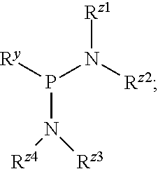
[Ry]P(N([Rz2])[Rz1])N([Rz4])[Rz3]
